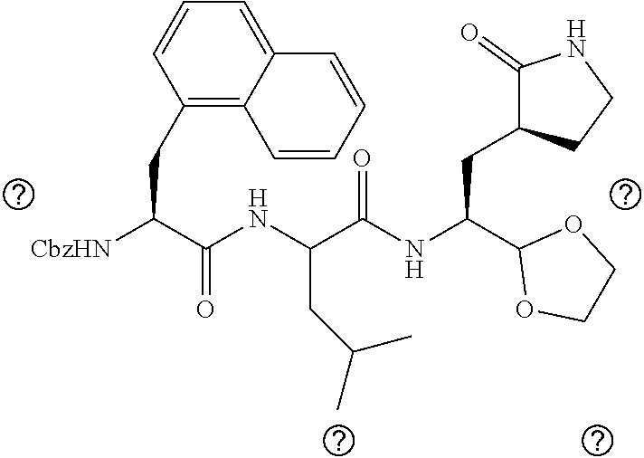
[CbzHN]C(C(NC(C(NC(CC1C(=O)NCC1)C1OCCO1)=O)CC(C)C)=O)CC1=C2C(=CC=C1)C=CC=C2
